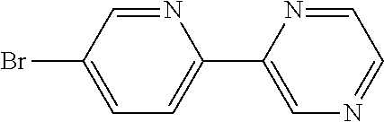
N1=CC(Br)=CC=C1C1=CN=CC=N1
